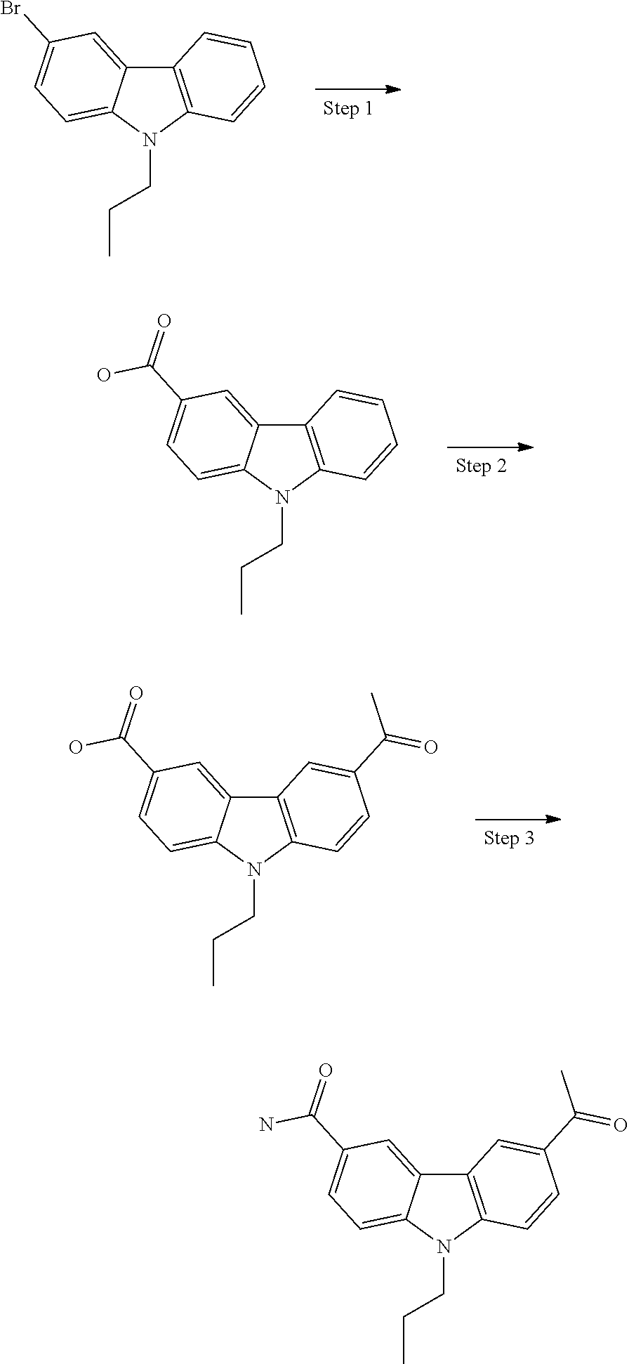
C12=C(N(CCC)C3=CC=C(Br)C=C13)C=CC=C2.C12=C(N(CCC)C3=CC=C(C(=O)O)C=C13)C=CC=C2.C12=C(N(CCC)C3=CC=C(C(=O)O)C=C13)C=CC(C(C)=O)=C2.C12=C(N(CCC)C3=CC=C(C(=O)N)C=C13)C=CC(C(C)=O)=C2
